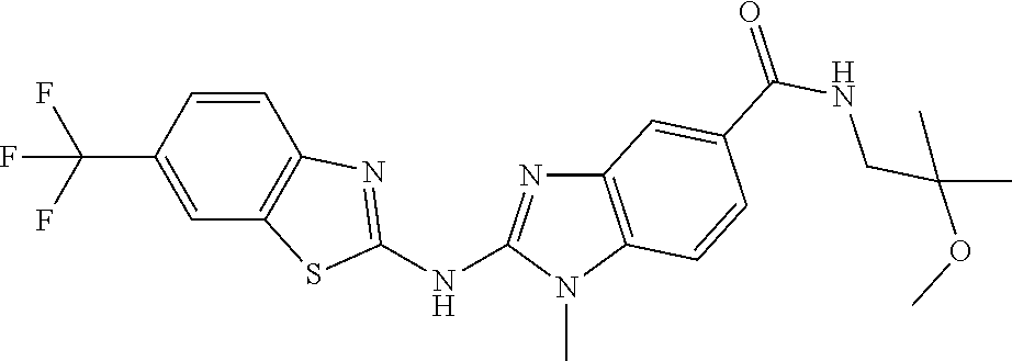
C1(C(F)(F)F)=CC2=C(C=C1)N=C(NC1=NC3=C(N1C)C=CC(C(NCC(OC)(C)C)=O)=C3)S2
